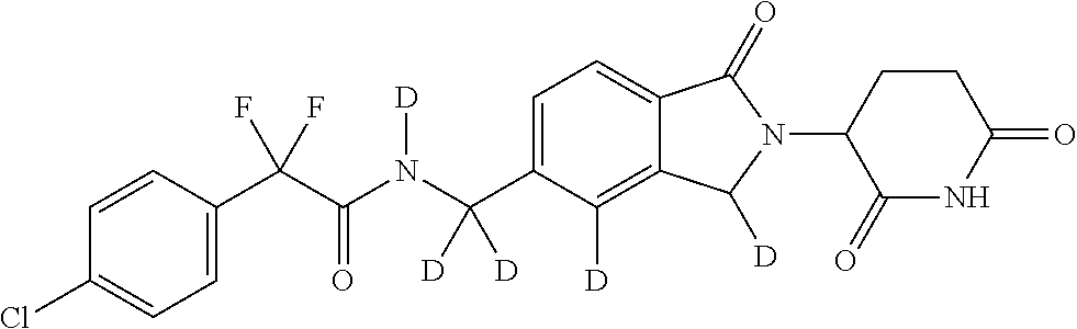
C1=CC(C(C(N(C(C2=CC=C3C(=C2[D])C([D])N(C2C(=O)NC(=O)CC2)C3=O)([D])[D])[D])=O)(F)F)=CC=C1Cl
